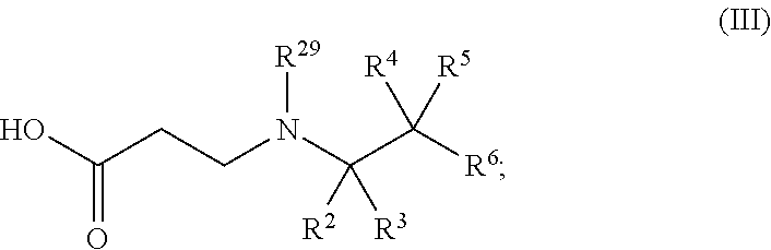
OC(=O)CCN(C(C([R6])([R4])[R5])([R2])[R3])[R29]
